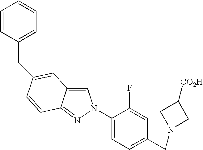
C1=C2C(=NN1C1=CC=C(CN3CC([CO2H])C3)C=C1F)C=CC(CC1=CC=CC=C1)=C2
